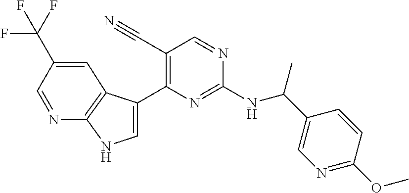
C(NC1=NC(C2=CNC3=C2C=C(C(F)(F)F)C=N3)=C(C#N)C=N1)(C1=CN=C(OC)C=C1)C
